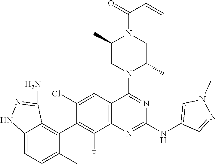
C12=C(C=C(Cl)C(C3=C4C(=CC=C3C)NN=C4N)=C1F)C(N1C(C)CN(C(=O)C=C)C(C)C1)=NC(NC1=CN(C)N=C1)=N2
